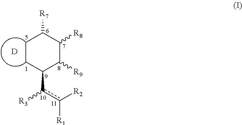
C1CC(c([R3])c([R2])[R1])C([R9])C([R8])C1[R7].[D]
